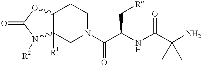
O=C1N([R2])C2([R1])C(O1)CCN(C(C(NC(C(N)(C)C)=O)C[R])=O)C2
